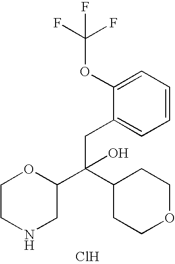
N1CC(C(CC2=CC=CC=C2OC(F)(F)F)(O)C2CCOCC2)OCC1.Cl
